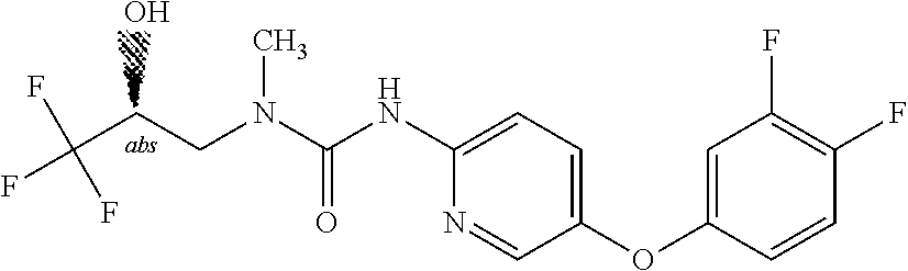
N(C(=O)NC1=CC=C(OC2=CC(F)=C(F)C=C2)C=N1)(C)CCC(F)(F)F.O
